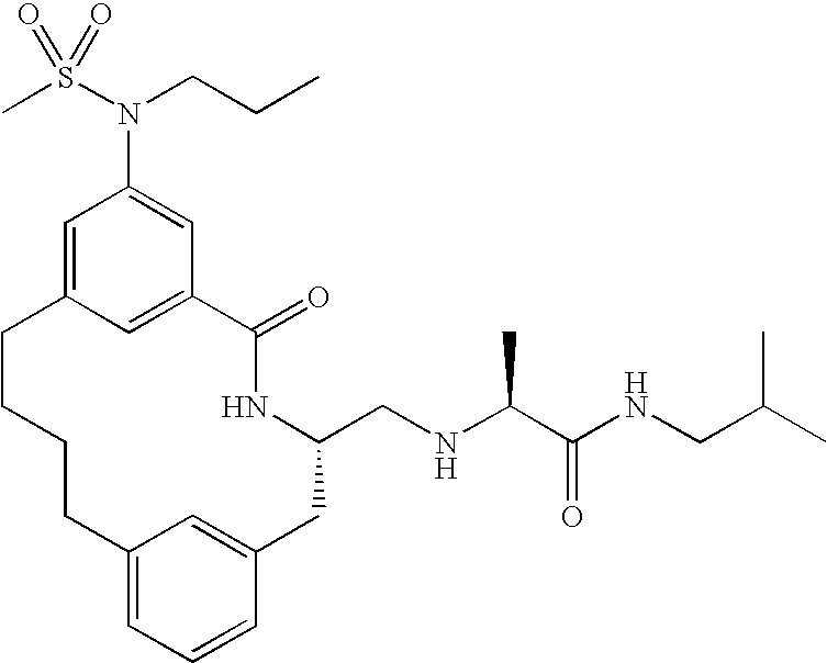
C1=C2C=C(C=C1N(S(C)(=O)=O)CCC)C(=O)NC(CNC(C(NCC(C)C)=O)C)CC1=CC(=CC=C1)CCCC2
